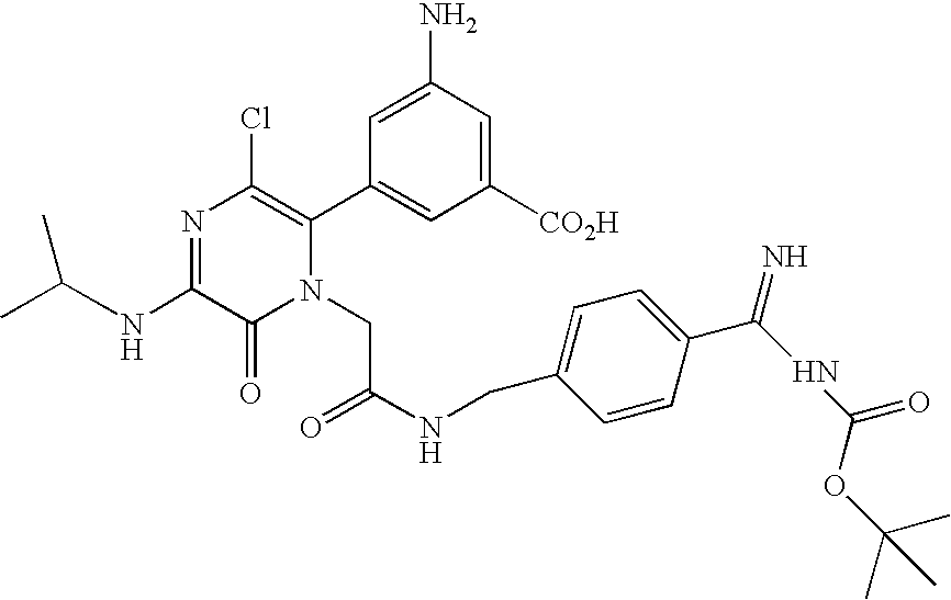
N(C1=NC(Cl)=C(C2=CC([CO2H])=CC(N)=C2)N(CC(NCC2=CC=C(C(=N)NC(=O)OC(C)(C)C)C=C2)=O)C1=O)C(C)C
